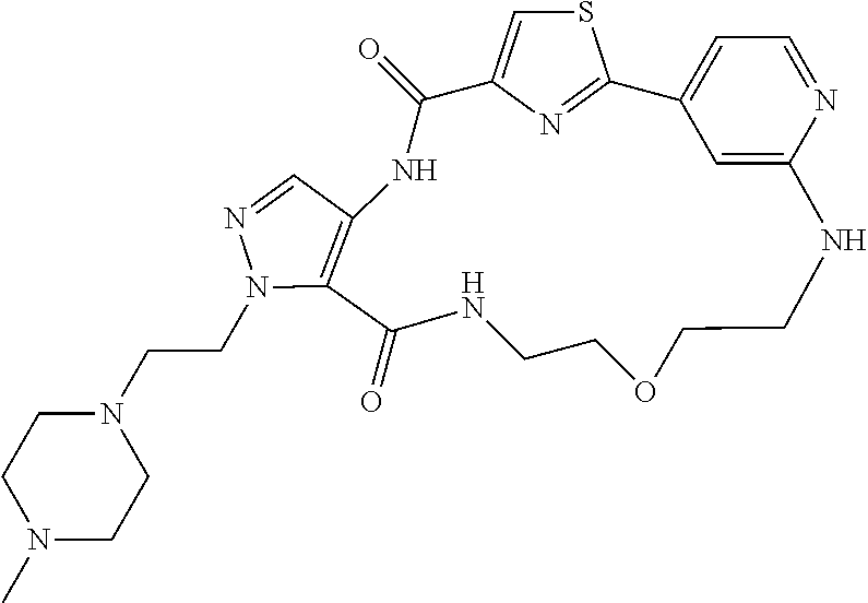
S1C=C2N=C1C1=CC=NC(=C1)NCCOCCNC(=O)C1=C(NC2=O)C=NN1CCN1CCN(C)CC1
